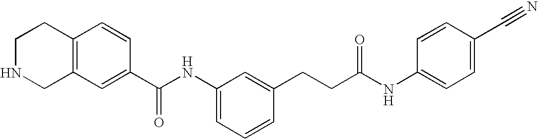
C1(C(NC2=CC=CC(CCC(NC3=CC=C(C#N)C=C3)=O)=C2)=O)=CC2=C(C=C1)CCNC2
